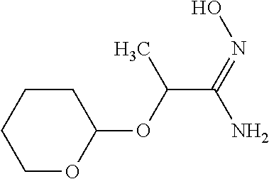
C1CCCOC1OC(C(=NO)N)C
